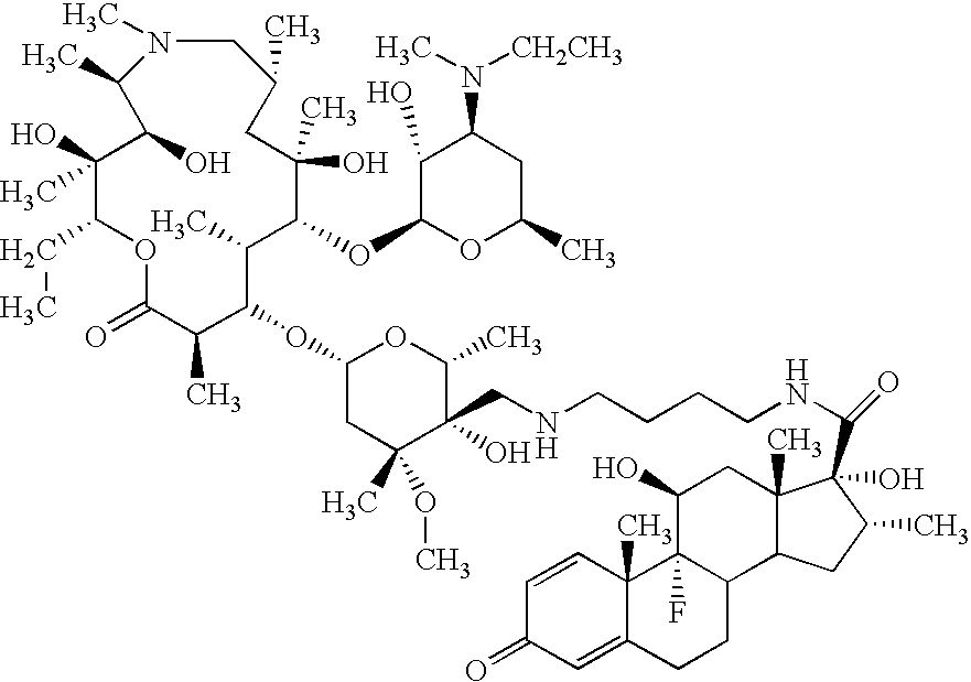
C1(O)(C)C(CC)OC(=O)C(C)C(OC2CC(C)(OC)C(O)(CNCCCCNC(=O)C3(O)C4(C)C(C5CCC6=CC(=O)C=CC6(C)C5(F)C(O)C4)CC3C)C(C)O2)C(C)C(OC2C(O)C(N([CH2CH3])C)CC(C)O2)C(C)(O)CC(C)CN(C)C(C)C1O
